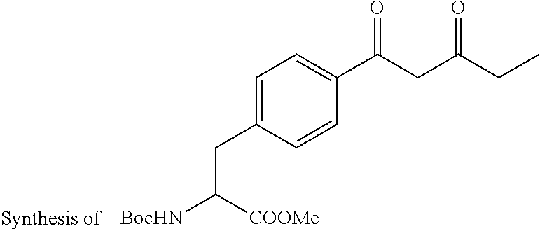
C1=C(CC([BocHN])[COOMe])C=CC(C(CC(CC)=O)=O)=C1
